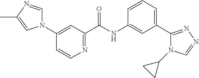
C1(N2C=NC(C)=C2)=CC(C(NC2=CC(C3=NN=CN3C3CC3)=CC=C2)=O)=NC=C1
